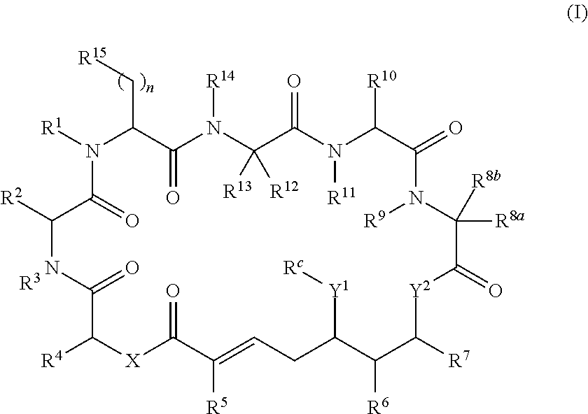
N1C([R2])C(=O)N([R1])C(C[R15])C(=O)N([R14])C([R13])([R12])C(=O)N([R11])C([R10])C(=O)N([R9])C([R8a])([R8b])C(=O)[Y2]C([R7])C([R6])C([Y1][Rc])CC=C([R5])C(=O)[X]C([R4])C1=O.[R3]
